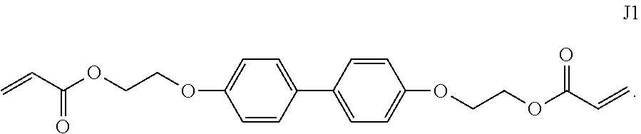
C=CC(OCCOC1=CC=C(C2=CC=C(OCCOC(C=C)=O)C=C2)C=C1)=O
